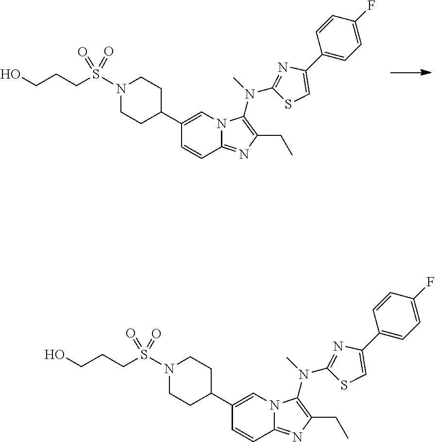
C1CC(C2=CN3C(=NC(CC)=C3N(C3=NC(C4=CC=C(F)C=C4)=CS3)C)C=C2)CCN1S(CCCO)(=O)=O.C1CC(C2=CN3C(=NC(CC)=C3N(C3=NC(C4=CC=C(F)C=C4)=CS3)C)C=C2)CCN1S(CCCO)(=O)=O
